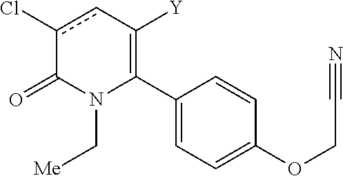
C1(C2=C([Y])cc(Cl)C(=O)N2C[Me])=CC=C(OCC#N)C=C1
